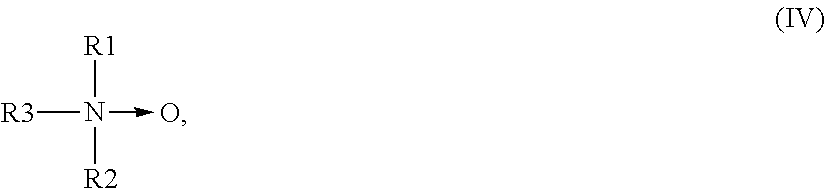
N(->O)([R1])([R2])[R3]
